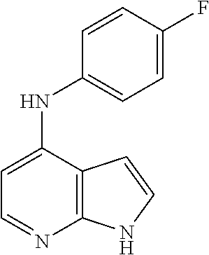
C12=C(C(NC3=CC=C(F)C=C3)=CC=N1)C=CN2
